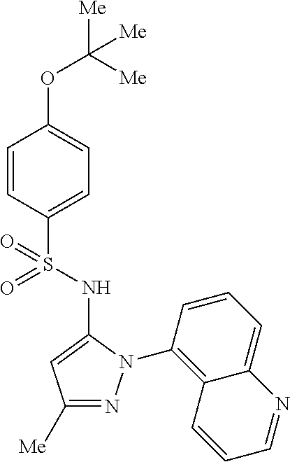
C1(OC([Me])([Me])[Me])=CC=C(S(=O)(=O)NC2=CC([Me])=NN2C2=C3C(=CC=C2)N=CC=C3)C=C1
